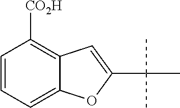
C1=CC=C2C(=C1[CO2H])C=C(C(C)(C)C)O2
